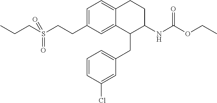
C1=C(CCS(CCC)(=O)=O)C=C2C(=C1)CCC(NC(OCC)=O)C2CC1=CC=CC(Cl)=C1
